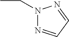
N1(CC)N=CC=N1
